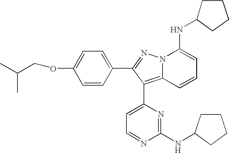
C1=CC(C2=NN3C(=C2C2=CC=NC(NC4CCCC4)=N2)C=CC=C3NC2CCCC2)=CC=C1OCC(C)C
